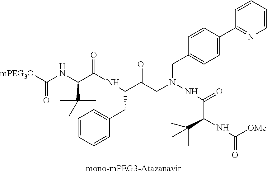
C1=CC=CC(CC(C(CN(NC(=O)C(NC([OMe])=O)C(C)(C)C)CC2=CC=C(C3=NC=CC=C3)C=C2)=O)NC(=O)C(NC([mPEG3O])=O)C(C)(C)C)=C1
